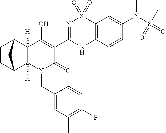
C12([H])C3CCC(C1([H])C(O)=C(C1=NS(=O)(=O)C4=C(N1)C=CC(N(S(=O)(C)=O)C)=C4)C(=O)N2CC1=CC(C)=C(F)C=C1)C3
